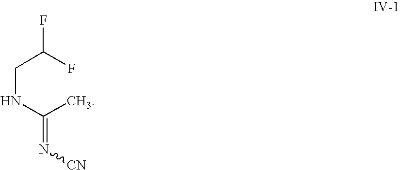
C(C)(NCC(F)F)=N[CN]
